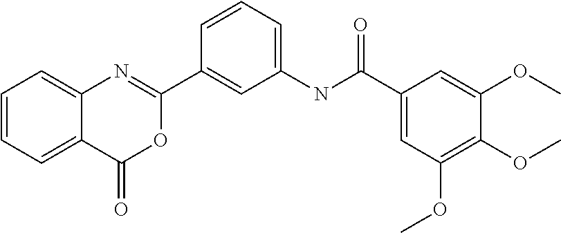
C12=CC=CC=C1N=C(C1=CC(NC(C3=CC(OC)=C(OC)C(OC)=C3)=O)=CC=C1)OC2=O
